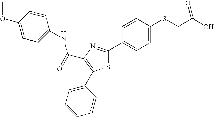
C(C1=C(C2=CC=CC=C2)SC(C2=CC=C(SC(C(O)=O)C)C=C2)=N1)(NC1=CC=C(OC)C=C1)=O
